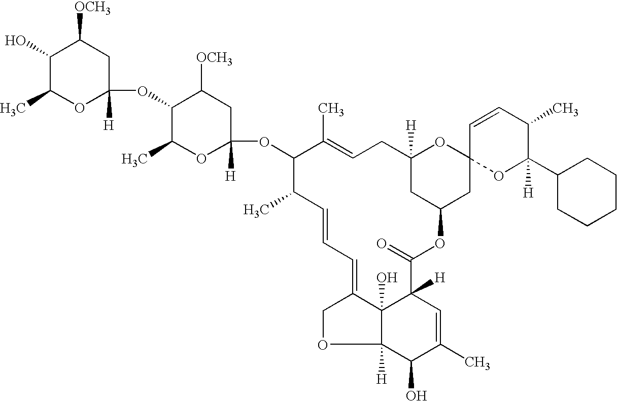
C12(O)C3([H])C(O)C(C)=CC1([H])C(=O)OC1CC4(OC([H])(C1)CC=C(C)C(OC1([H])CC([OCH3])C(OC5([H])CC([OCH3])C(O)C(C)O5)C(C)O1)C(C)C=CC=C2CO3)OC(C1CCCCC1)([H])C(C)C=C4
